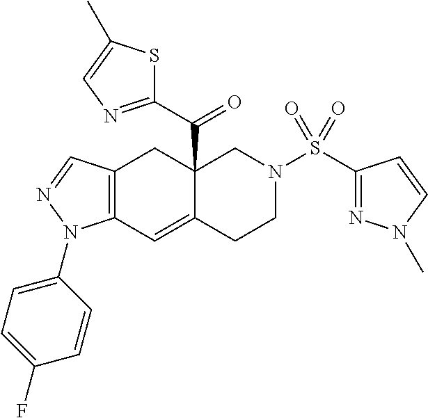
C12(C(C3=NC=C(C)S3)=O)C(=CC3=C(C1)C=NN3C1=CC=C(F)C=C1)CCN(S(C1=NN(C)C=C1)(=O)=O)C2
